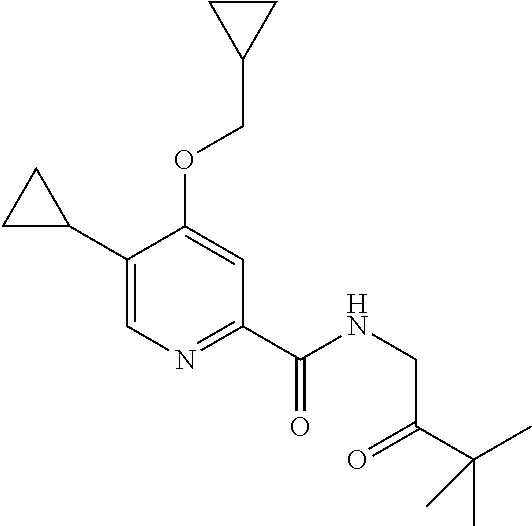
C1(C2CC2)=CN=C(C(=O)NCC(C(C)(C)C)=O)C=C1OCC1CC1
